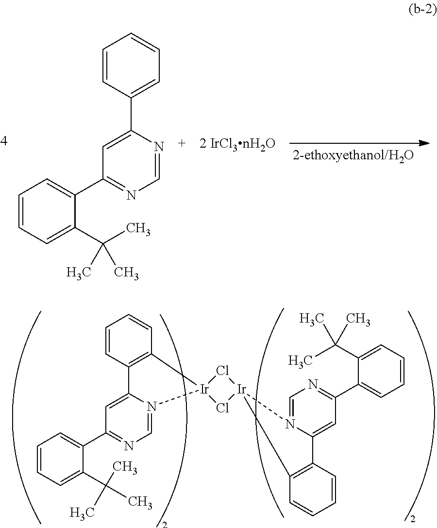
C1=CC2=C(C=C1)[Ir]1(N3=CN=C(C4=CC=CC=C4C(C)(C)C)C=C23)Cl[Ir]2(C3=C(C=CC=C3)C3=CC(C4=CC=CC=C4C(C)(C)C)=NC=N32)Cl1.C1=CC(C2=CC(C3=CC=CC=C3C(C)(C)C)=NC=N2)=CC=C1
